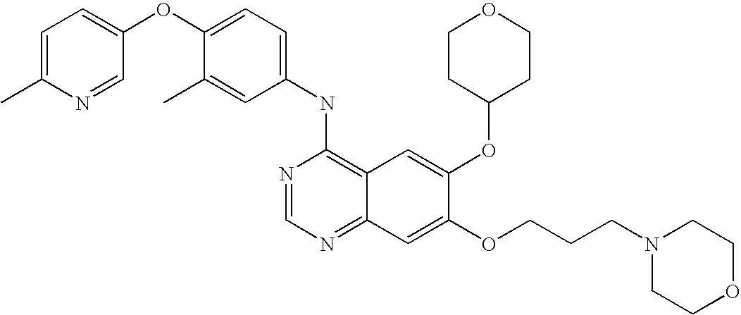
C1=C(C)C(OC2=CC=C(C)N=C2)=CC=C1NC1=C2C(=NC=N1)C=C(OCCCN1CCOCC1)C(OC1CCOCC1)=C2
